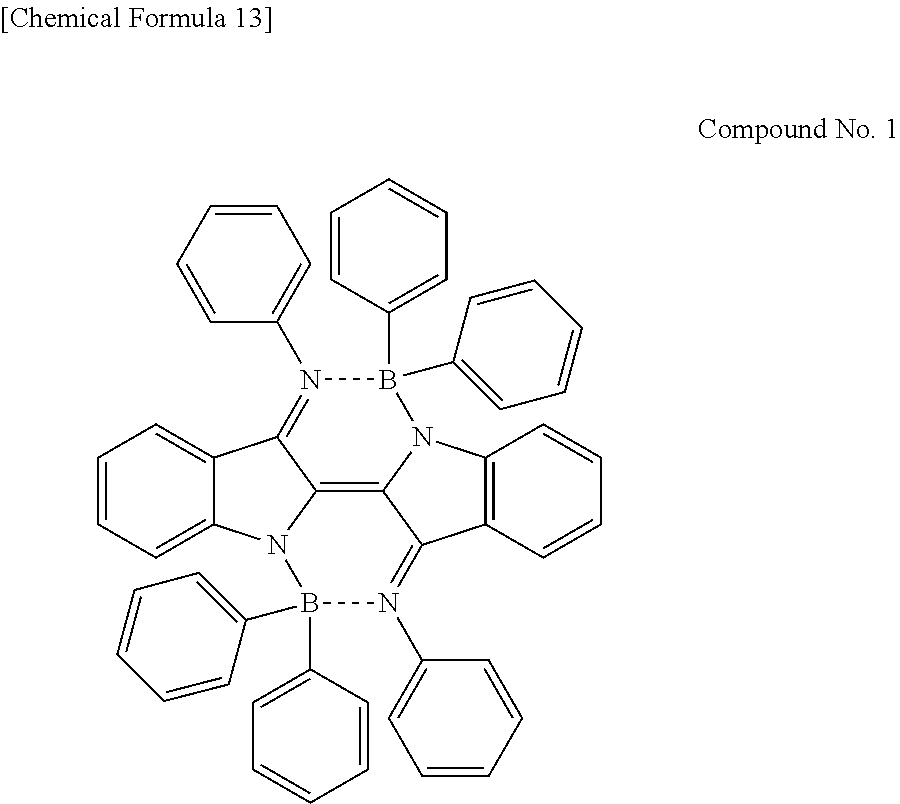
C1=C2C(=CC=C1)C1=N(C3=CC=CC=C3)B(C3=CC=CC=C3)(C3=CC=CC=C3)N3C4=C(C5=N(C6=CC=CC=C6)B(C6=CC=CC=C6)(C6=CC=CC=C6)N2C1=C35)C=CC=C4
